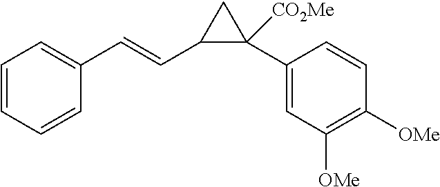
C1=CC=CC(C=CC2C(C3=CC([OMe])=C([OMe])C=C3)([CO2Me])C2)=C1
